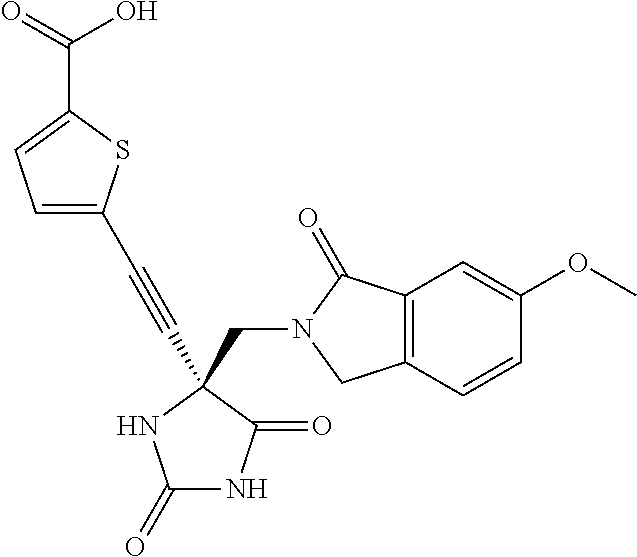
C(N1C(=O)C2=C(C1)C=CC(OC)=C2)C1(C#CC2=CC=C(C(=O)O)S2)C(=O)NC(=O)N1
